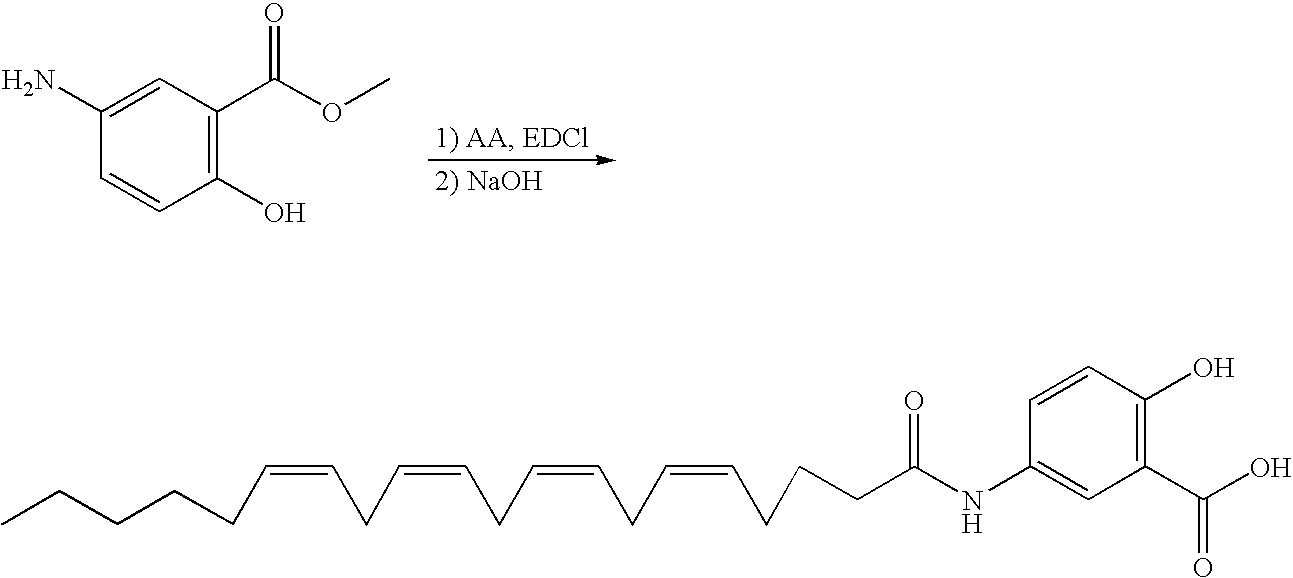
C1=CC(O)=C(C(OC)=O)C=C1N.C(NC1=CC(C(O)=O)=C(O)C=C1)(=O)CCCC=CCC=CCC=CCC=CCCCCC
